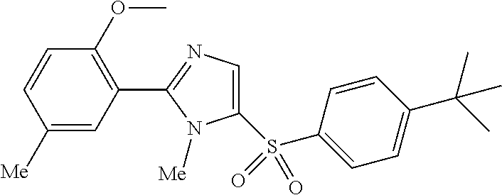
C1(S(=O)(C2=CC=C(C(C)(C)C)C=C2)=O)=CN=C(C2=C(OC)C=CC([Me])=C2)N1[Me]
